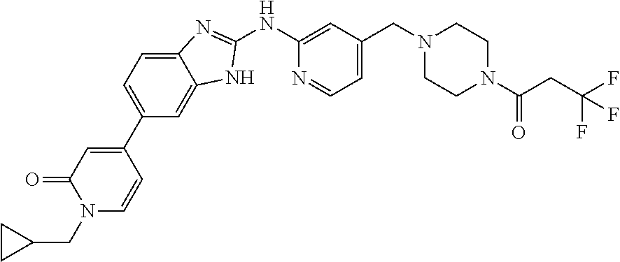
C1(NC2=NC3=CC=C(C4=CC(=O)N(CC5CC5)C=C4)C=C3N2)=CC(CN2CCN(C(CC(F)(F)F)=O)CC2)=CC=N1
